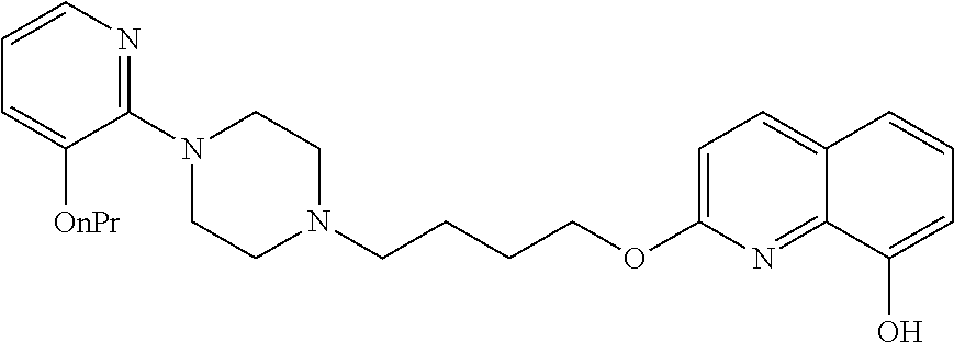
C1N(C2=NC=CC=C2[OnPr])CCN(CCCCOC2=CC=C3C(=N2)C(O)=CC=C3)C1
